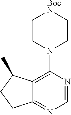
C12=NC=NC(N3CC[BocN]CC3)=C1C(C)CC2
